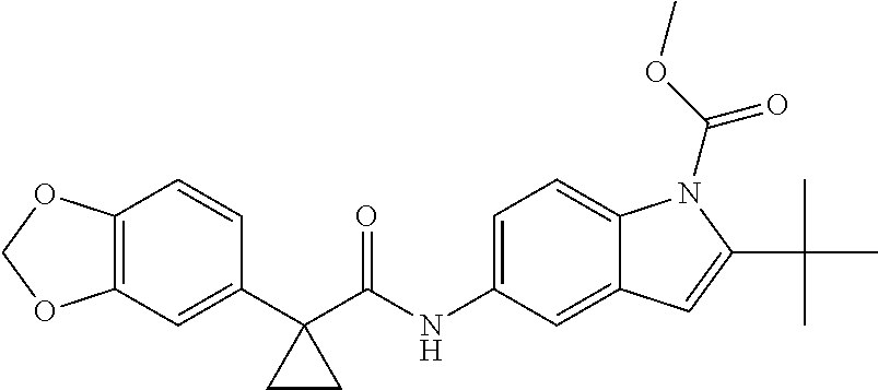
C12=C(C=C(C3(C(NC4=CC=C5C(=C4)C=C(C(C)(C)C)N5C(OC)=O)=O)CC3)C=C1)OCO2
